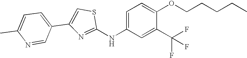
C1(C)=CC=C(C2=CSC(NC3=CC=C(OCCCCC)C(C(F)(F)F)=C3)=N2)C=N1
